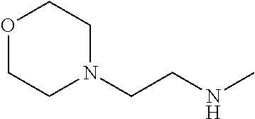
O1CCN(CCNC)CC1
